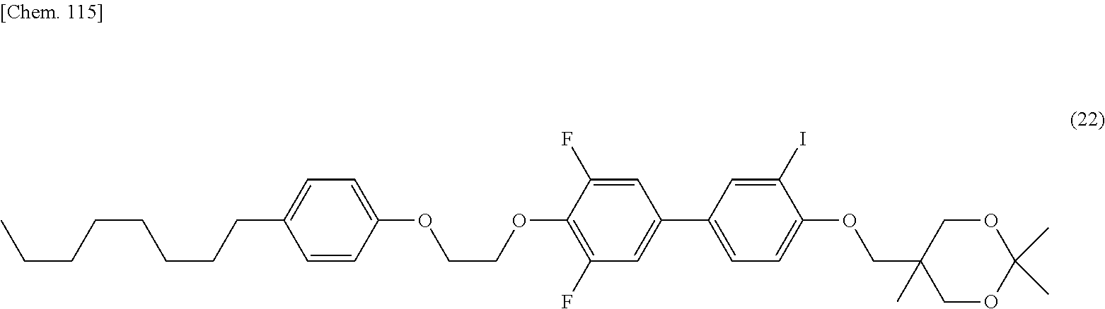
C1=CC(OCCOC2=C(F)C=C(C3=CC=C(OCC4(C)COC(C)(C)OC4)C(I)=C3)C=C2F)=CC=C1CCCCCCCC
